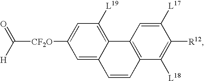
C1=C([CF2O]C(=O)[H])C=C2C(=C1[L19])C1=C(C=C2)C([L18])=C([R12])C([L17])=C1
